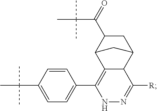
N1=C([R])C2C(=C(C3=CC=C(C(C)(C)C)C=C3)N1)C1C(C(=O)C(C)(C)C)CC2C1
